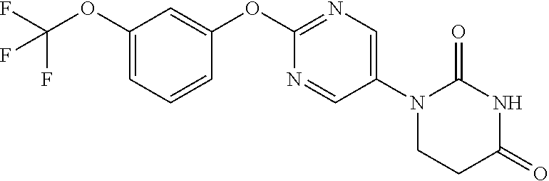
C1(OC2=NC=C(N3CCC(=O)NC3=O)C=N2)=CC(OC(F)(F)F)=CC=C1
